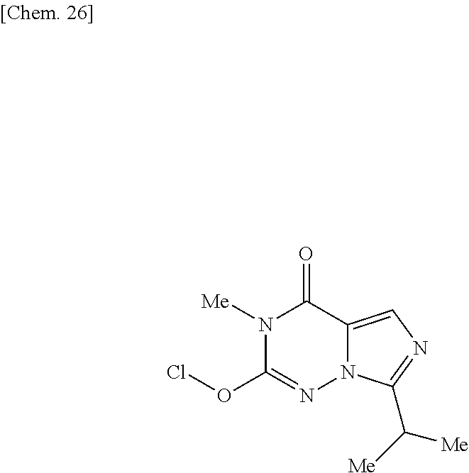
N1([Me])C(OCl)=NN2C(=CN=C2C([Me])[Me])C1=O
